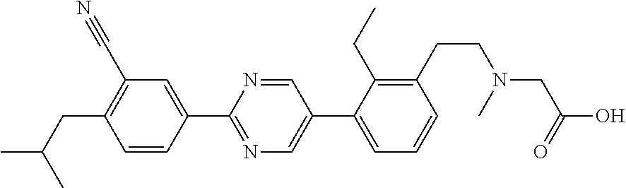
CC(CC1=C(C#N)C=C(C2=NC=C(C3=CC=CC(CCN(CC(O)=O)C)=C3CC)C=N2)C=C1)C
